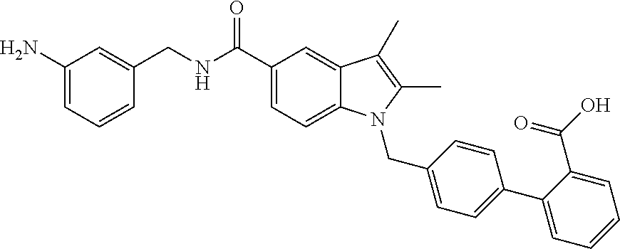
C1(CNC(C2=CC=C3C(=C2)C(C)=C(C)N3CC2=CC=C(C3=CC=CC=C3C(O)=O)C=C2)=O)=CC(N)=CC=C1
